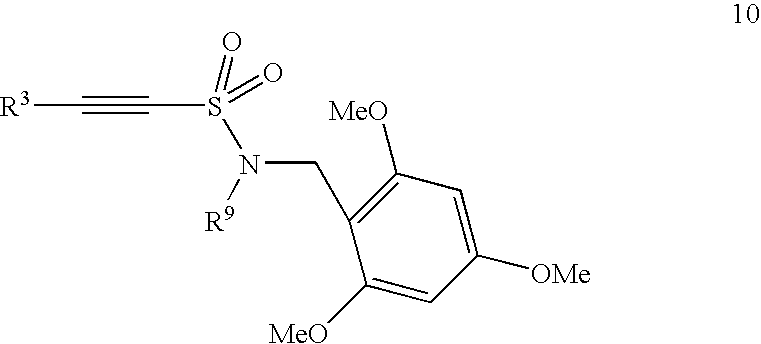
[R3]C#CS(N([R9])CC1=C([MeO])C=C([OMe])C=C1[MeO])(=O)=O
